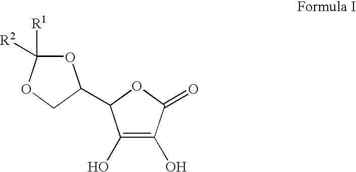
O1C([R1])([R2])OCC1C1C(O)=C(O)C(=O)O1
